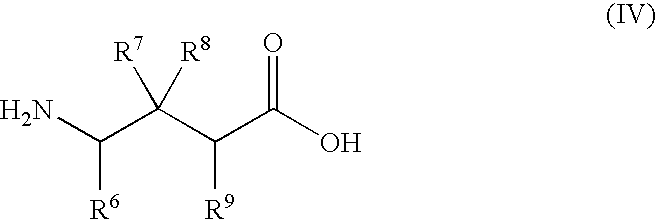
NC(C([R7])([R8])C(C(O)=O)[R9])[R6]
